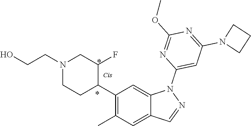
N1(CCO)CCC(C2=C(C)C=C3C(=C2)N(C2=CC(N4CCC4)=NC(OC)=N2)N=C3)C(F)C1
